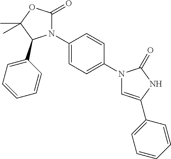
N1(C2=CC=C(N3C=C(C4=CC=CC=C4)NC3=O)C=C2)C(=O)OC(C)(C)C1C1=CC=CC=C1
